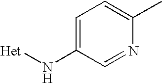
C1=C(N[Het])C=NC(C)=C1
